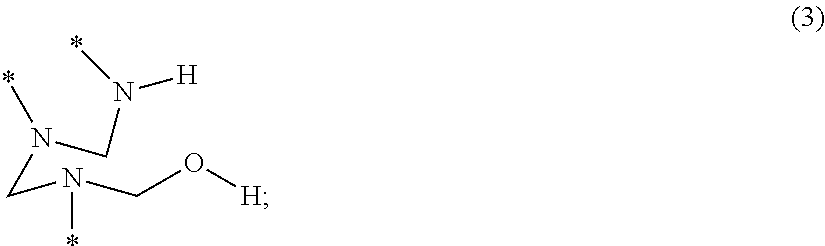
N(CN(CO[H])*)(CN(*)[H])*
